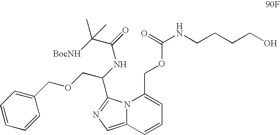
C1=C(COCC(C2=NC=C3N2C(COC(NCCCCO)=O)=CC=C3)NC(=O)C([BocNH])(C)C)C=CC=C1
